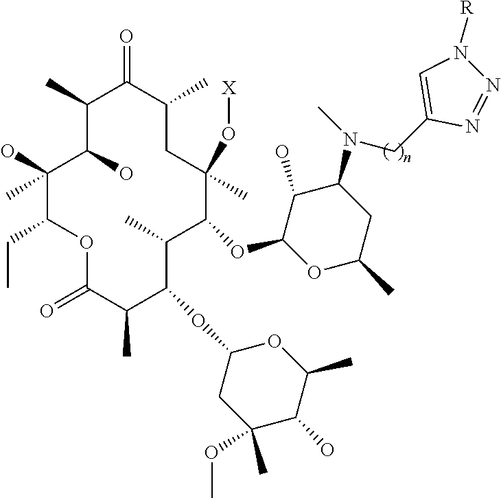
C1(O)(C)C(O)C(C)C(=O)C(C)CC(O[X])(C)C(OC2OC(C)CC(N(C)CC3=CN([R])N=N3)C2O)C(C)C(OC2CC(C)(OC)C(O)C(C)O2)C(C)C(=O)OC1CC
